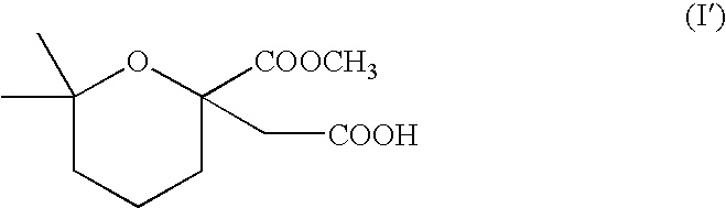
C1(C)(C)CCCC(C[COOH])([COOCH3])O1
